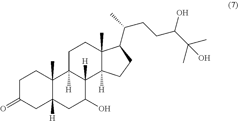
C1C(=O)CC2([H])C(C)(C1)C1([H])C([H])(C(O)C2)C2([H])C(C)(CC1)C(C(CCC(C(C)(C)O)O)C)CC2
